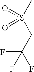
S(CC(F)(F)F)(C)(=O)=O
